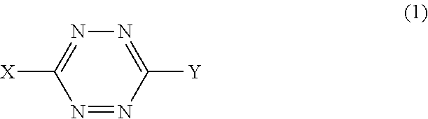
N1=C([Y])N=NC([X])=N1
